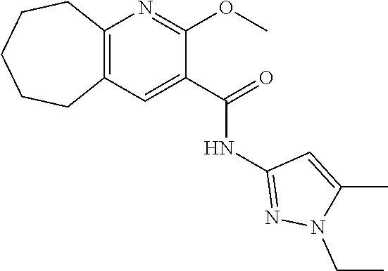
C12=C(C=C(C(=O)NC3=NN(CC)C(C)=C3)C(OC)=N1)CCCCC2
